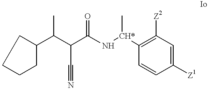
C(C(C(N[CH*](C)C1=C([Z2])C=C([Z1])C=C1)=O)C#N)(C)C1CCCC1
